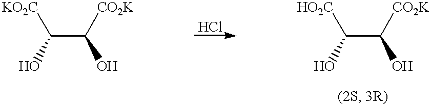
[KO2C]C(C([CO2K])O)O.[HO2C]C(O)C(O)[CO2K]
